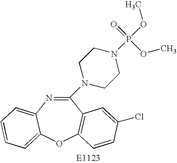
C1(N2CCN(P(OC)(=O)OC)CC2)=NC2=CC=CC=C2OC2=C1C=C(Cl)C=C2
